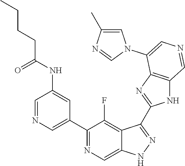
C1(C2=CN=CC(NC(CCCC)=O)=C2)=NC=C2C(=C1F)C(C1=NC3=C(N1)C=NC=C3N1C=C(C)N=C1)=NN2
